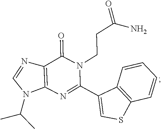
C12=C(N=CN1C(C)C)C(=O)N(CCC(=O)N)C(C1=CSC3=C1C=CC=C3)=N2
